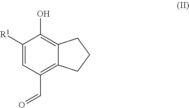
C1([R1])=CC(C=O)=C2C(=C1O)CCC2
